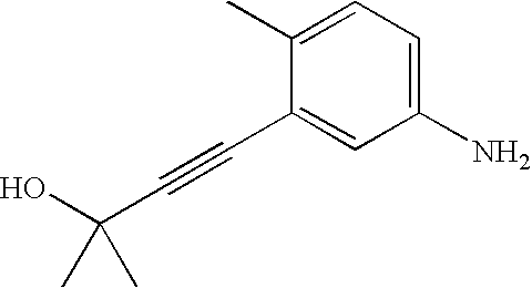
C1=C(C)C(C#CC(O)(C)C)=CC(N)=C1
